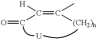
O=CC(=C(C)[(CH2)h])[H].[U]
